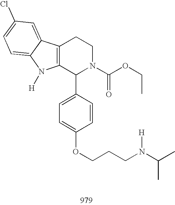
C12=C(C(C3=CC=C(OCCCN(C(C)C)[H])C=C3)N(C(OCC)=O)CC1)N([H])C1=CC=C(Cl)C=C21
